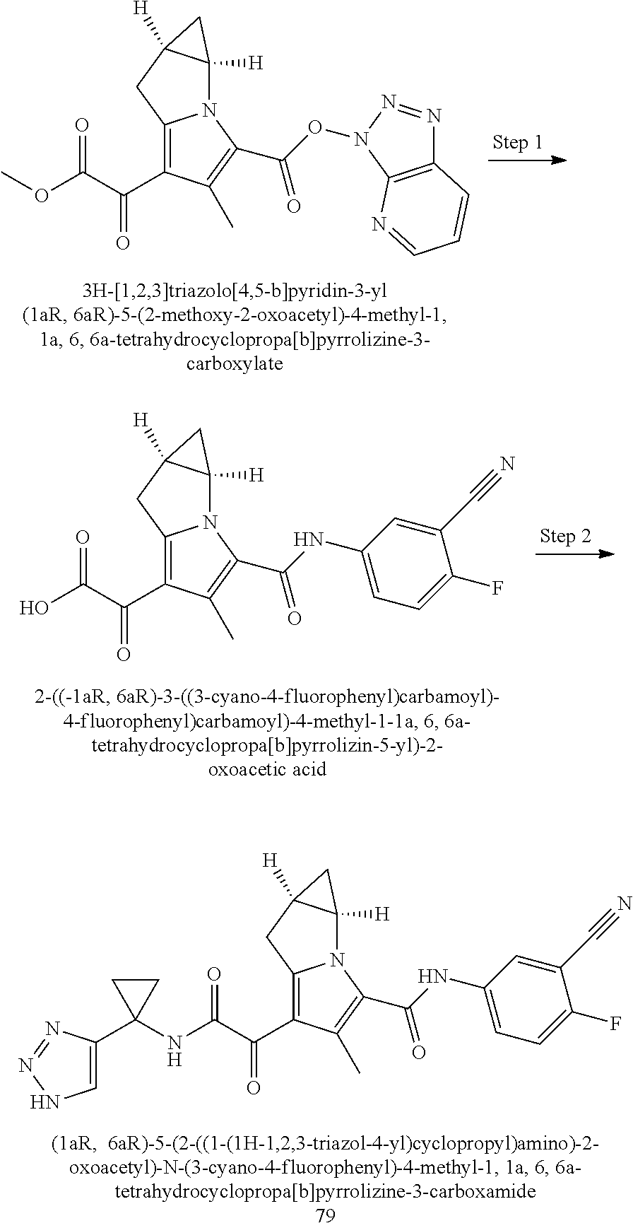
N12C3([H])C([H])(CC1=C(C(C(NC1(C4=CNN=N4)CC1)=O)=O)C(C)=C2C(NC1=CC=C(F)C(C#N)=C1)=O)C3.N12C3([H])C([H])(CC1=C(C(C(OC)=O)=O)C(C)=C2C(ON1N=NC2=C1N=CC=C2)=O)C3.N12C3([H])C([H])(CC1=C(C(C(O)=O)=O)C(C)=C2C(NC1=CC=C(F)C(C#N)=C1)=O)C3
